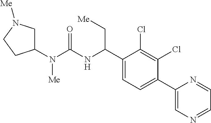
C1(N(C(NC(C2=CC=C(C3=CN=CC=N3)C(Cl)=C2Cl)C[Me])=O)[Me])CN([Me])CC1
